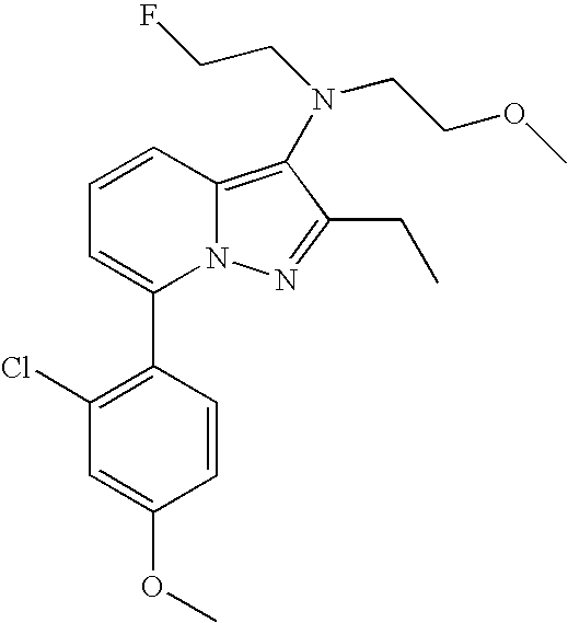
C1(C2=CC=CC3=C(N(CCOC)CCF)C(CC)=NN23)=C(Cl)C=C(OC)C=C1
